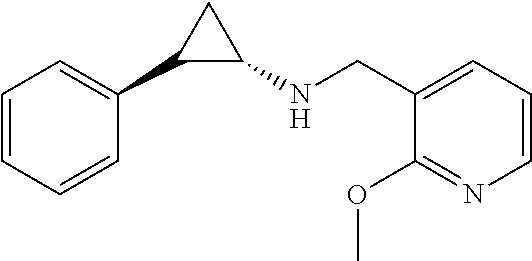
C1=CC=CC(C2C(NCC3=CC=CN=C3OC)C2)=C1
